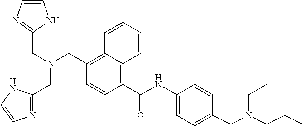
C12=C(C(NC3=CC=C(CN(CCC)CCC)C=C3)=O)C=CC(CN(CC3=NC=CN3)CC3=NC=CN3)=C1C=CC=C2
